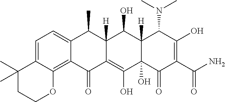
C1=C2C(=C3C(=C1)C(C)C1([H])C(=C(O)C4(O)C([H])(C1O)C(N(C)C)C(O)=C(C(N)=O)C4=O)C3=O)OCCC2(C)C
